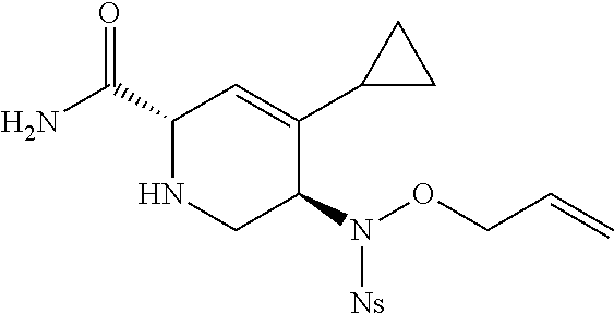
C1(C(N)=O)NCC(N([Ns])OCC=C)C(C2CC2)=C1
